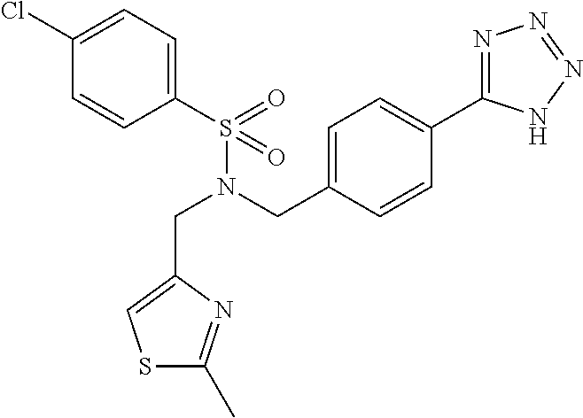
C1(S(N(CC2=CC=C(C3=NN=NN3)C=C2)CC2=CSC(C)=N2)(=O)=O)=CC=C(Cl)C=C1
